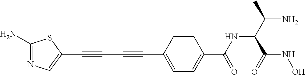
C1(N)=NC=C(C#CC#CC2=CC=C(C(NC(C(N)C)C(=O)NO)=O)C=C2)S1
